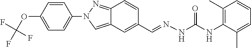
C1=CC(N2C=C3C(=N2)C=CC(C=NNC(=O)NC2=C(C)C=CC=C2C)=C3)=CC=C1OC(F)(F)F
